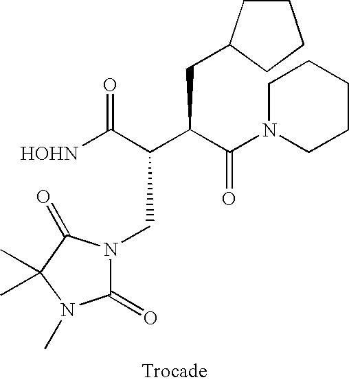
[HOHN]C(C(C(C(N1CCCCC1)=O)CC1CCCC1)CN1C(=O)C(C)(C)N(C)C1=O)=O
